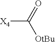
O=C([OtBu])[X4]
